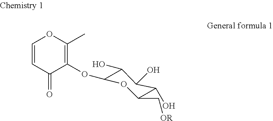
C1=CC(=O)C(OC2C(O)C(O)C(O)C(C[OR])O2)=C(C)O1
